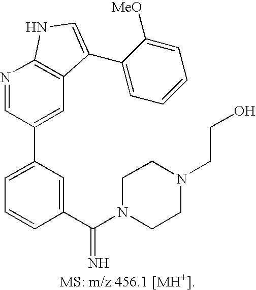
C1=C(C2=CC3=C(N=C2)NC=C3C2=CC=CC=C2[MeO])C=C(C(N2CCN(CCO)CC2)=N)C=C1
